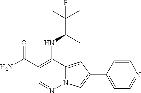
C1(C(N)=O)=C(NC(C(C)(C)F)C)C2=CC(C3=CC=NC=C3)=CN2N=C1
